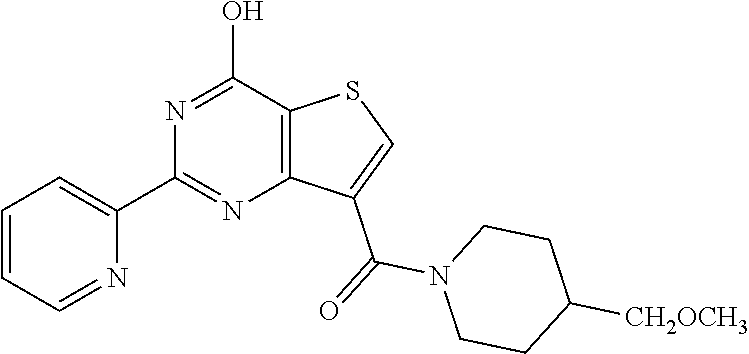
N1=C(O)C2=C(N=C1C1=CC=CC=N1)C(C(=O)N1CCC([CH2OCH3])CC1)=CS2
